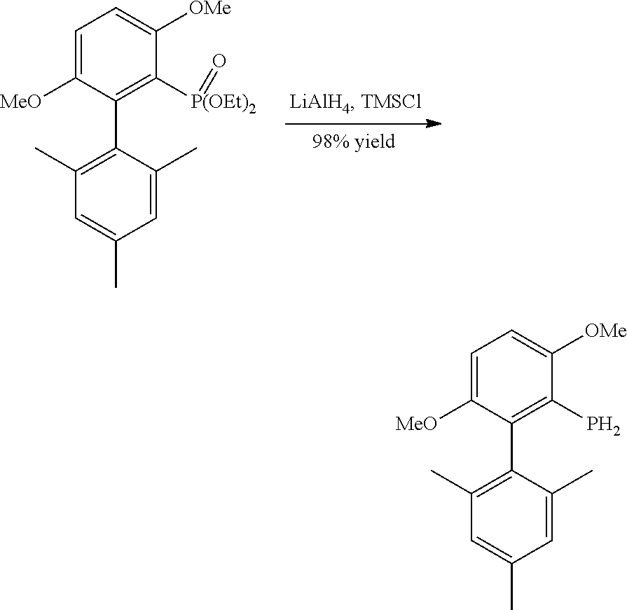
C1(C2=C(C)C=C(C)C=C2C)=C([P(OEt)2]=O)C([OMe])=CC=C1[MeO].C1(C2=C(C)C=C(C)C=C2C)=C(P)C([OMe])=CC=C1[MeO]
